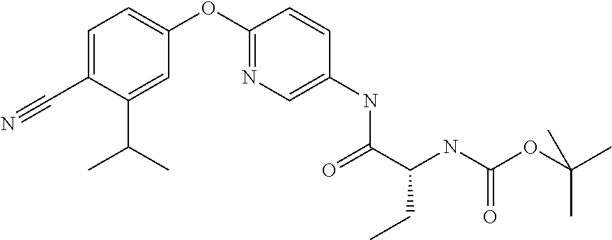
C1(OC2=CC=C(C#N)C(C(C)C)=C2)=NC=C(NC(C(NC(OC(C)(C)C)=O)CC)=O)C=C1
